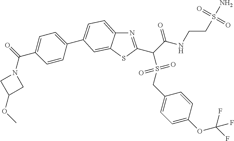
N1=C(C(C(NCCS(N)(=O)=O)=O)S(CC2=CC=C(OC(F)(F)F)C=C2)(=O)=O)SC2=CC(C3=CC=C(C(N4CC(OC)C4)=O)C=C3)=CC=C12
